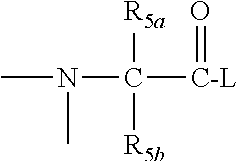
CN(C)C([R5a])([R5b])[C-L]=O
